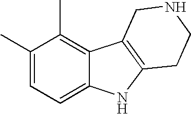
C1(C)=CC=C2C(=C1C)C1=C(N2)CCNC1
